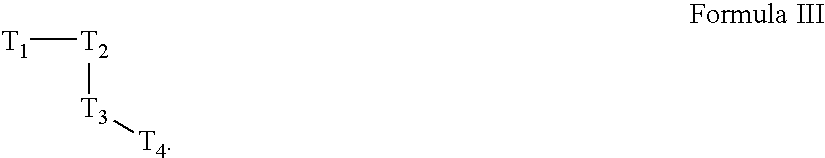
[T1][T2][T3][T4]
